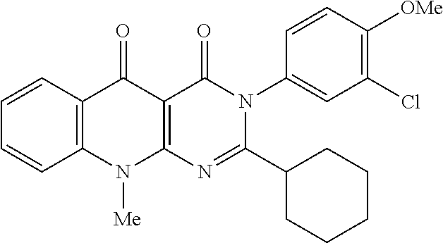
N1([Me])C2=C(C(=O)N(C3=CC(Cl)=C([OMe])C=C3)C(C3CCCCC3)=N2)C(=O)C2=C1C=CC=C2
